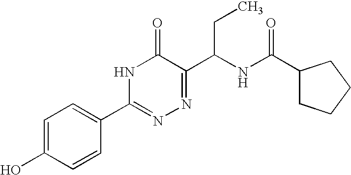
C1=C(O)C=CC(C2=NN=C(C(NC(=O)C3CCCC3)CC)C(=O)N2)=C1
